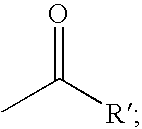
O=C(C)[R]
